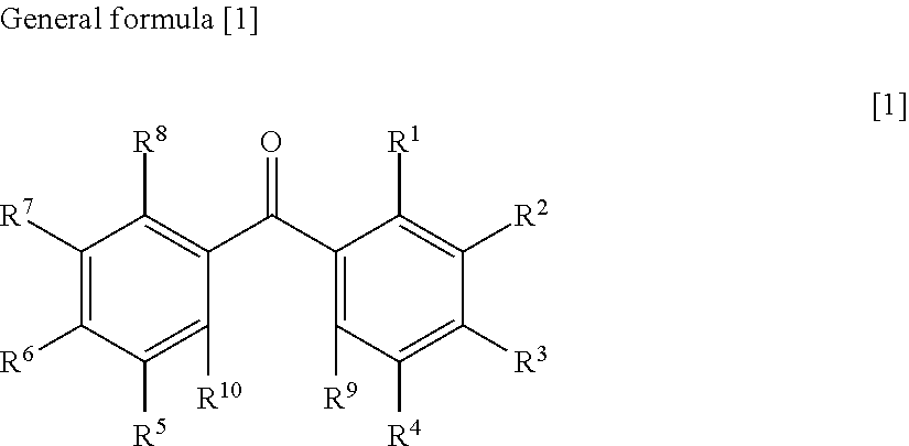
C1([R7])=C([R6])C([R5])=C([R10])C(C(C2=C([R9])C([R4])=C([R3])C([R2])=C2[R1])=O)=C1[R8]
